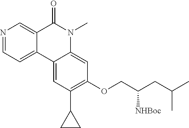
N1=CC=C2C(=C1)C(=O)N(C)C1=CC(OCC(CC(C)C)[NHBoc])=C(C3CC3)C=C21
